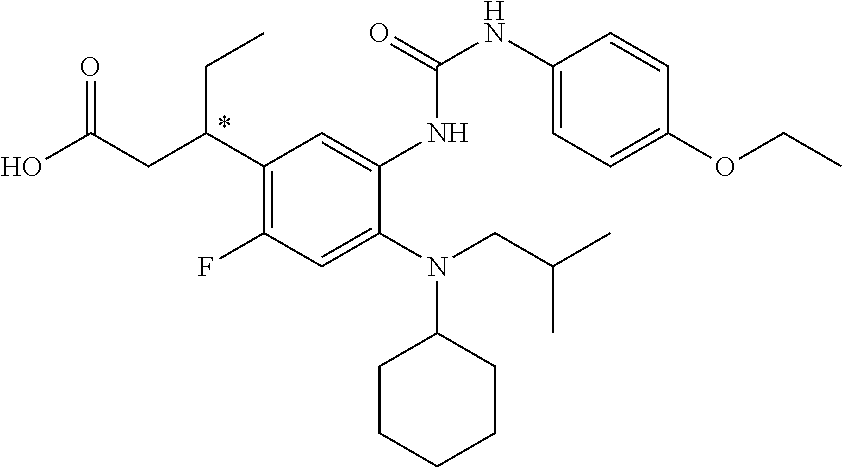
OC(CC(C1=C(F)C=C(N(CC(C)C)C2CCCCC2)C(NC(NC2=CC=C(OCC)C=C2)=O)=C1)CC)=O
